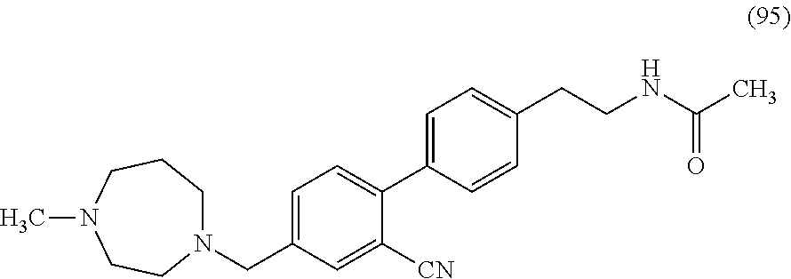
N1(CC2=CC=C(C3=CC=C(CCNC(C)=O)C=C3)C([CN])=C2)CCCN(C)CC1
